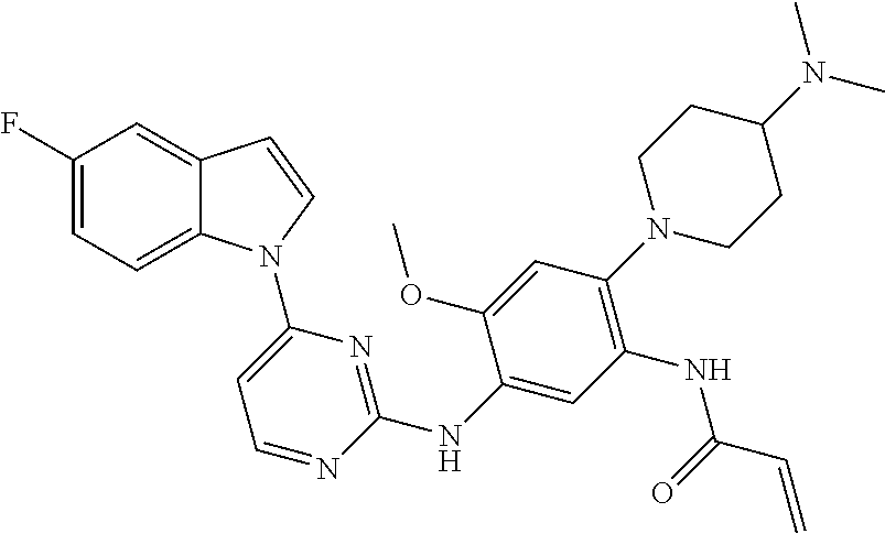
C1(NC2=NC(N3C4=CC=C(F)C=C4C=C3)=CC=N2)=CC(NC(C=C)=O)=C(N2CCC(N(C)C)CC2)C=C1OC
